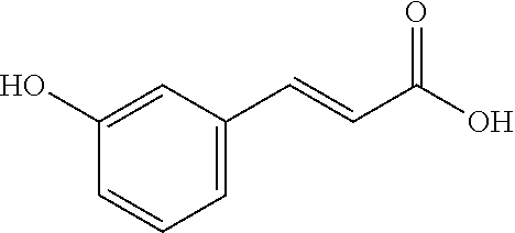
C(=CC1=CC=CC(O)=C1)C(O)=O
